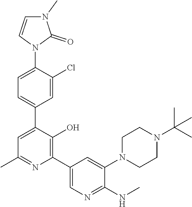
C1CN(C2=CC(C3=C(O)C(C4=CC=C(N5C=CN(C)C5=O)C(Cl)=C4)=CC(C)=N3)=CN=C2NC)CCN1C(C)(C)C
